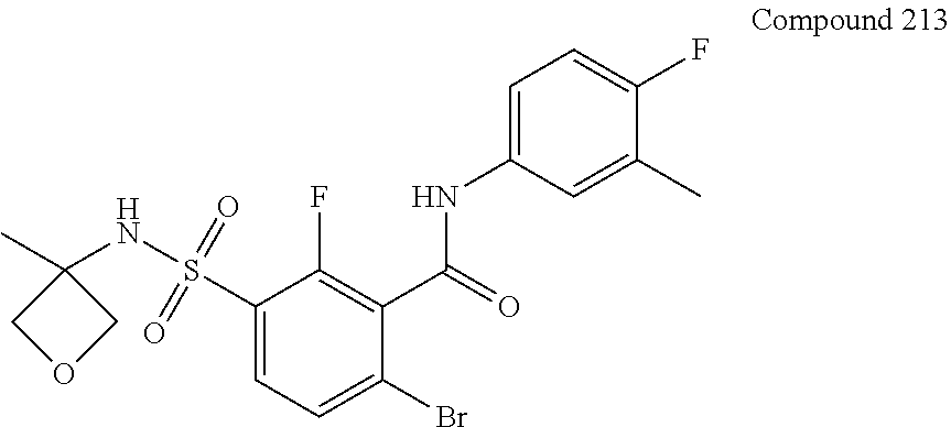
C1(C(=O)NC2=CC=C(F)C(C)=C2)=C(F)C(S(NC2(C)COC2)(=O)=O)=CC=C1Br
